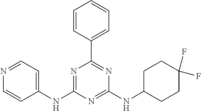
C1(NC2=NC(C3=CC=CC=C3)=NC(NC3CCC(F)(F)CC3)=N2)=CC=NC=C1
